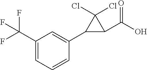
C1(C(F)(F)F)=CC=CC(C2C(C(O)=O)C2(Cl)Cl)=C1
